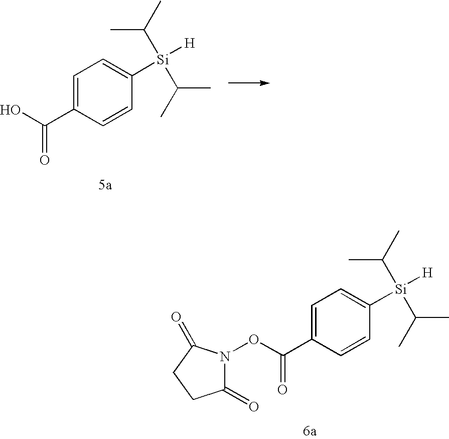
O(C(C1=CC=C([Si](C(C)C)(C(C)C)[H])C=C1)=O)N1C(=O)CCC1=O.OC(C1=CC=C([Si](C(C)C)(C(C)C)[H])C=C1)=O
